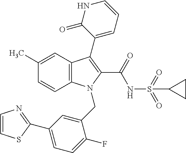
C12=C(C=C(C)C=C1)C(C1=CC=CNC1=O)=C(C(=O)NS(C1CC1)(=O)=O)N2CC1=CC(C2=NC=CS2)=CC=C1F
